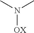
CN(C)[OX]
